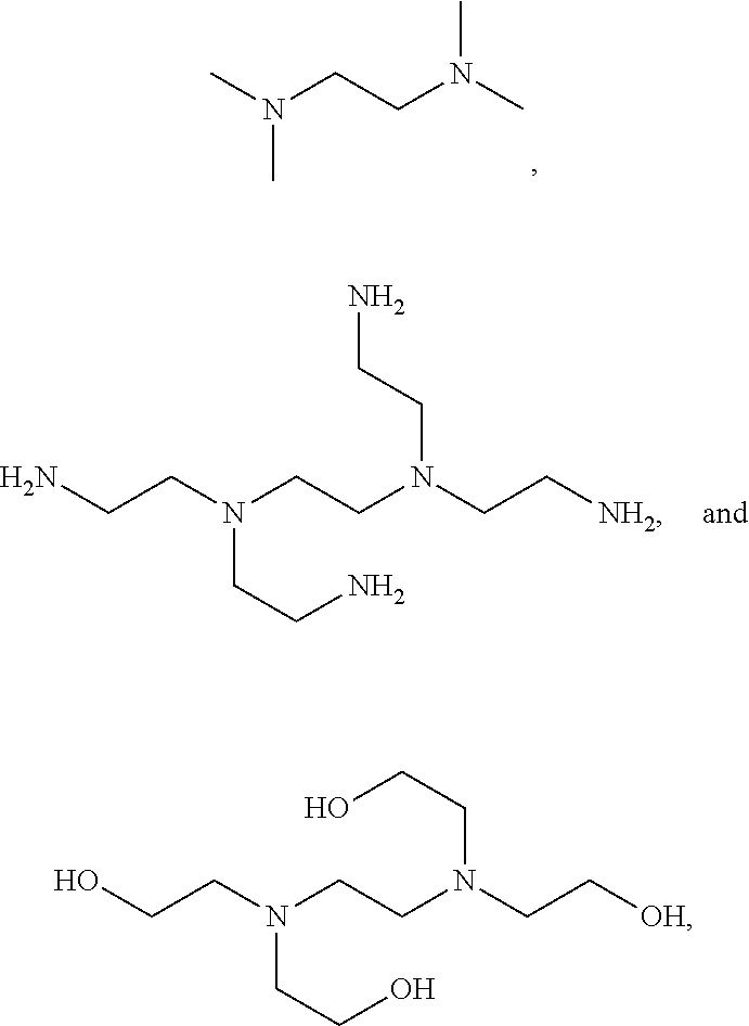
CN(CCN(C)C)C.NCCN(CCN(CC[NH2])CCN)CCN.OCCN(CCN(CC[OH])CCO)CCO
